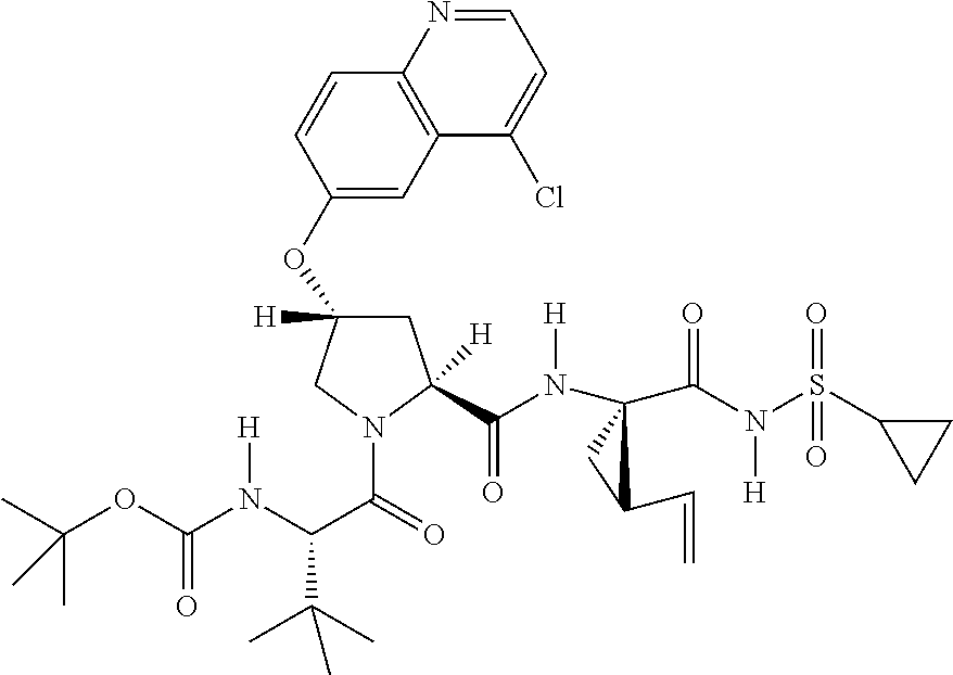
C(N(S(C1CC1)(=O)=O)[H])(=O)C1(N(C(C2([H])CC(OC3=CC4=C(C=C3)N=CC=C4Cl)([H])CN2C(C(N(C(OC(C)(C)C)=O)[H])C(C)(C)C)=O)=O)[H])CC1C=C
